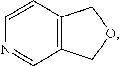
C1=CC2=C(C=N1)COC2
